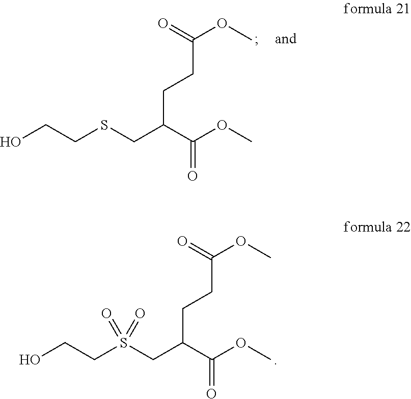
C(SCC(C(=O)OC)CCC(OC)=O)CO.C(S(CC(C(=O)OC)CCC(OC)=O)(=O)=O)CO
